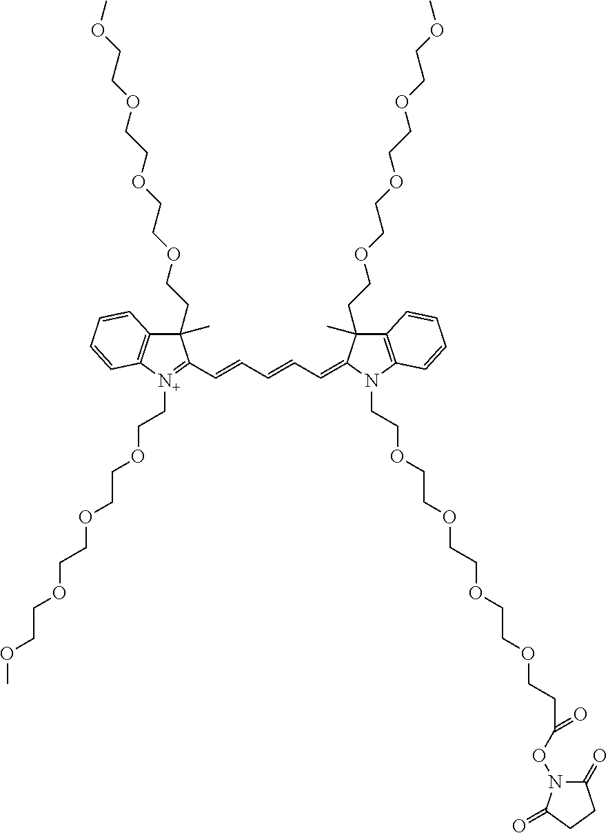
C1(CCOCCOCCOCCOC)(C)C2=C([N+](CCOCCOCCOCCOC)=C1C=CC=CC=C1C(CCOCCOCCOCCOC)(C)C3=C(N1CCOCCOCCOCCOCCC(ON1C(=O)CCC1=O)=O)C=CC=C3)C=CC=C2
